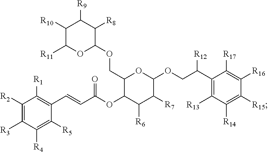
C1(COC2C([R8])C([R9])C([R10])C([R11])O2)C(OC(C=CC2=C([R1])C([R2])=C([R3])C([R4])=C2[R5])=O)C([R6])C([R7])C(OCC(C2=C([R13])C([R14])=C([R15])C([R16])=C2[R17])[R12])O1
